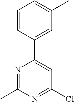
C1=CC(C2=CC(Cl)=NC(C)=N2)=CC(C)=C1
